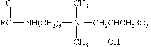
O=[RC][NH(CH2)3][N+]([CH2CHCH2SO3-]O)(C)C
